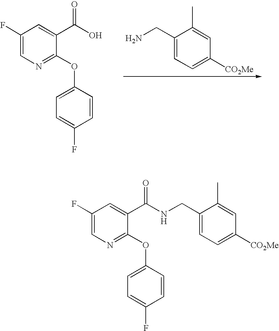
C1(CN)=CC=C([CO2Me])C=C1C.C1(F)=CN=C(OC2=CC=C(F)C=C2)C(C(O)=O)=C1.C1(F)=CN=C(OC2=CC=C(F)C=C2)C(C(NCC2=CC=C([CO2Me])C=C2C)=O)=C1
